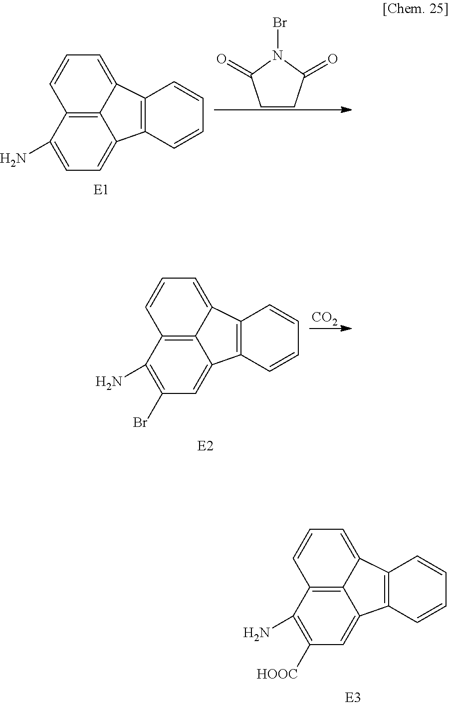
C1CC(=O)N(Br)C1=O.C12=C3C(N)=CC=C1C1=C(C2=CC=C3)C=CC=C1.[CO2].C12=C3C(N)=C(Br)C=C1C1=C(C2=CC=C3)C=CC=C1.C12=C3C(N)=C([HOOC])C=C1C1=C(C2=CC=C3)C=CC=C1
